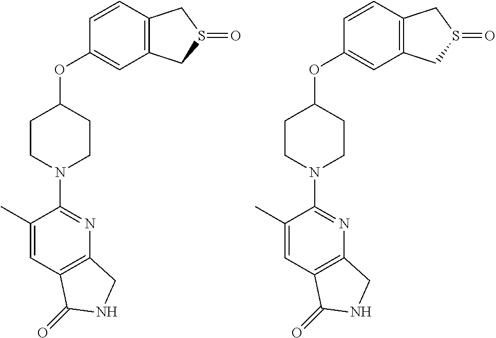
C1(OC2CCN(C3=NC4=C(C=C3C)C(=O)NC4)CC2)=CC2=C(C=C1)CS(=O)C2.C1(OC2CCN(C3=NC4=C(C=C3C)C(=O)NC4)CC2)=CC2=C(C=C1)CS(=O)C2
